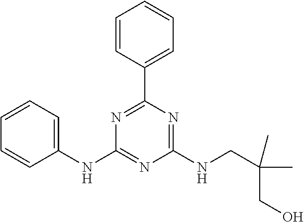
C1=CC=C(NC2=NC(NCC(C)(CO)C)=NC(C3=CC=CC=C3)=N2)C=C1
